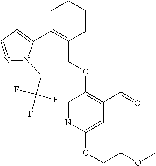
C1C(C2=CC=NN2CC(F)(F)F)=C(COC2=C(C=O)C=C(OCCOC)N=C2)CCC1
